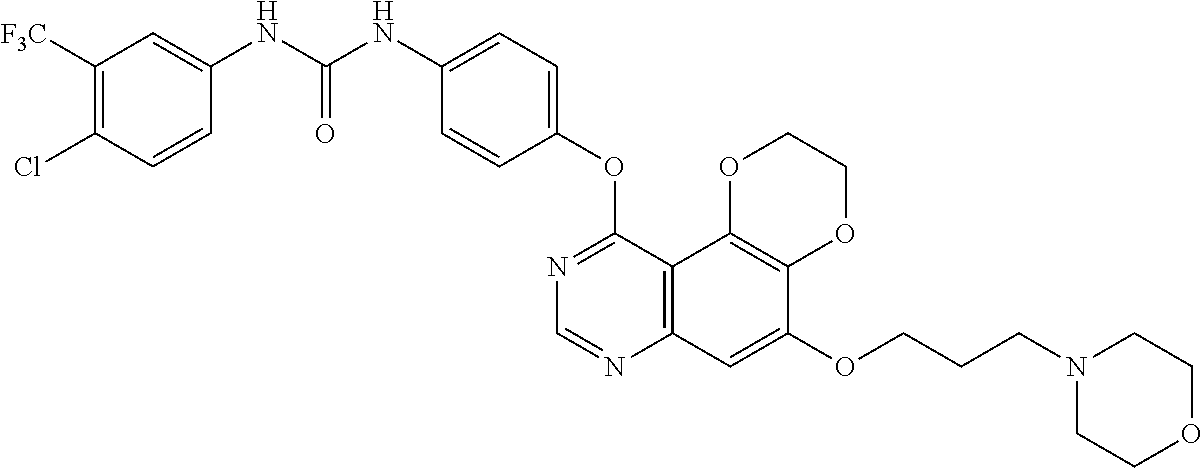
C12=C(C3=C(C=C1OCCCN1CCOCC1)N=CN=C3OC1=CC=C(NC(NC3=CC([F3C])=C(Cl)C=C3)=O)C=C1)OCCO2
